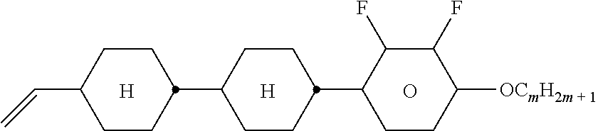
[H].O.[H].C1CC(C2CCC([OCmH2m + 1])C(F)C2F)CCC1C1CCC(C=C)CC1
